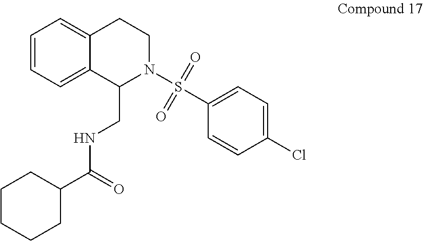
C1=CC=C2C(=C1)CCN(S(=O)(=O)C1=CC=C(Cl)C=C1)C2CNC(C1CCCCC1)=O
